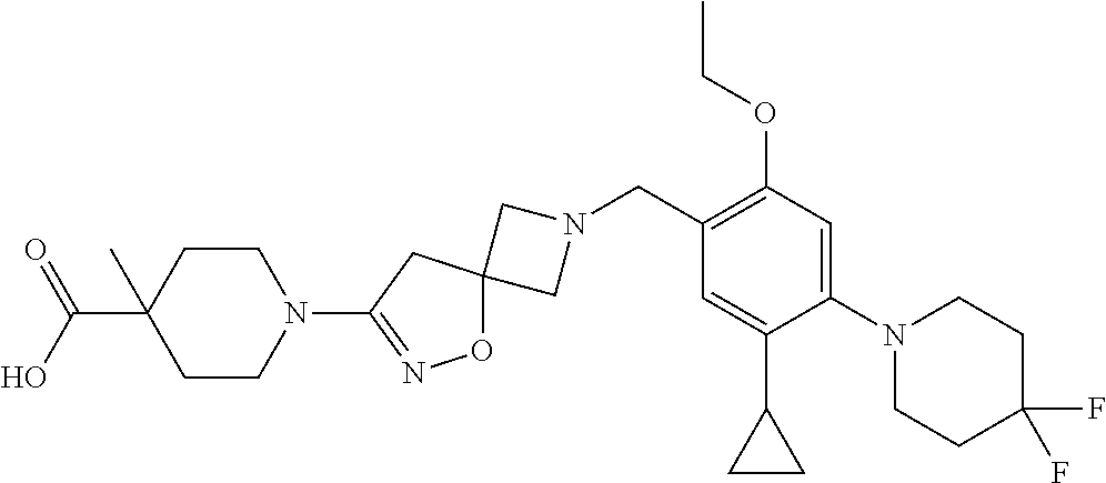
C1N(CC2=C(OCC)C=C(N3CCC(F)(F)CC3)C(C3CC3)=C2)CC12ON=C(N1CCC(C(=O)O)(C)CC1)C2
